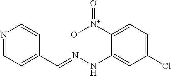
N1=CC=C(C=NNC2=CC(Cl)=CC=C2[N+]([O-])=O)C=C1
